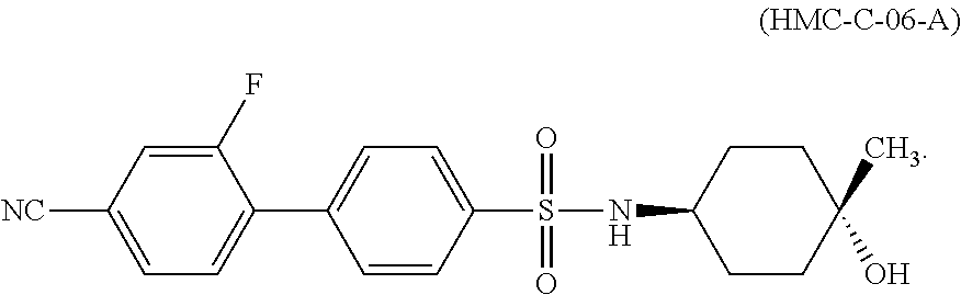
C1(F)=CC([NC])=CC=C1C1=CC=C(S(=O)(=O)NC2CCC(C)(O)CC2)C=C1
